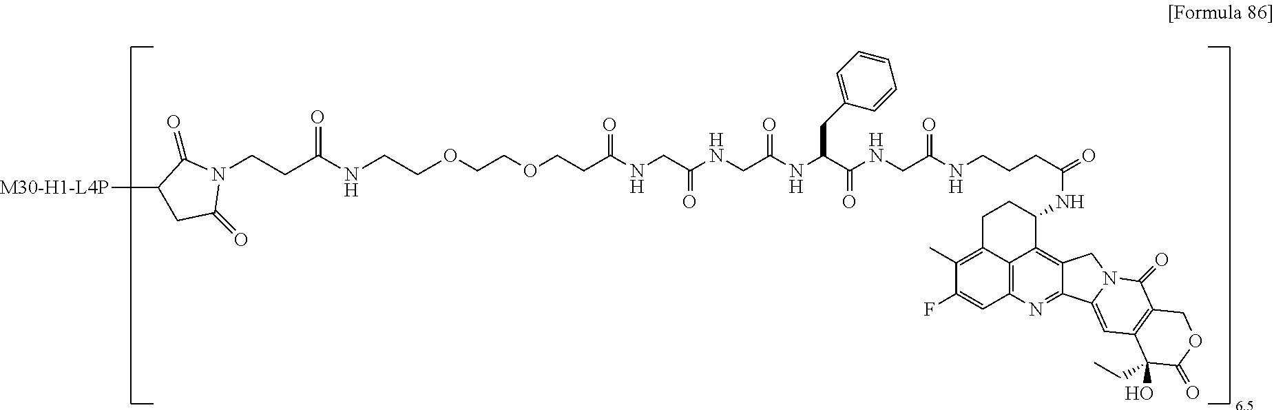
O(CCOCCC(NCC(NCC(NC(C(NCC(NCCCC(=O)NC1CCC2=C(C)C(F)=CC3=C2C1=C1C(=N3)C2=CC3=C(C(=O)N2C1)COC(=O)C3(O)CC)=O)=O)CC1=CC=CC=C1)=O)=O)=O)CCNC(CCN1C(=O)C([M30-H1-L4P])CC1=O)=O
